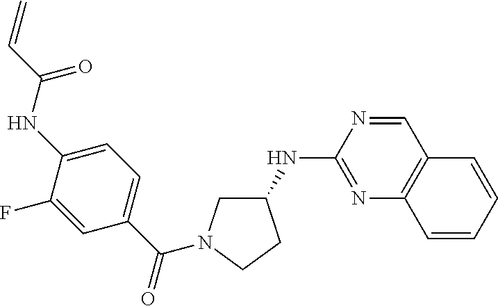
C1(NC2=NC3=C(C=N2)C=CC=C3)CN(C(C2=CC=C(NC(=O)C=C)C(F)=C2)=O)CC1
